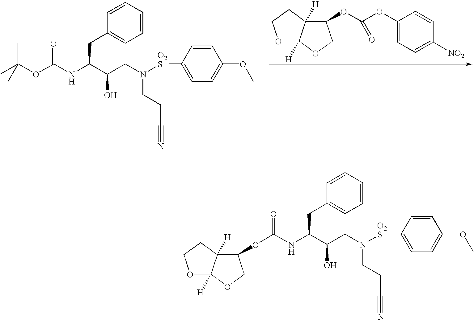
CC(OC(NC(C(CN(CCC#N)[O2S]C1=CC=C(OC)C=C1)O)CC1=CC=CC=C1)=O)(C)C.O1C2([H])C([H])(CC1)C(OC(OC1=CC=C([NO2])C=C1)=O)CO2.O1C2([H])C([H])(CC1)C(OC(NC(C(CN([O2S]C1=CC=C(OC)C=C1)CCC#N)O)CC1=CC=CC=C1)=O)CO2
